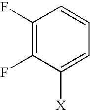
C1(F)=C(F)C([X])=CC=C1
